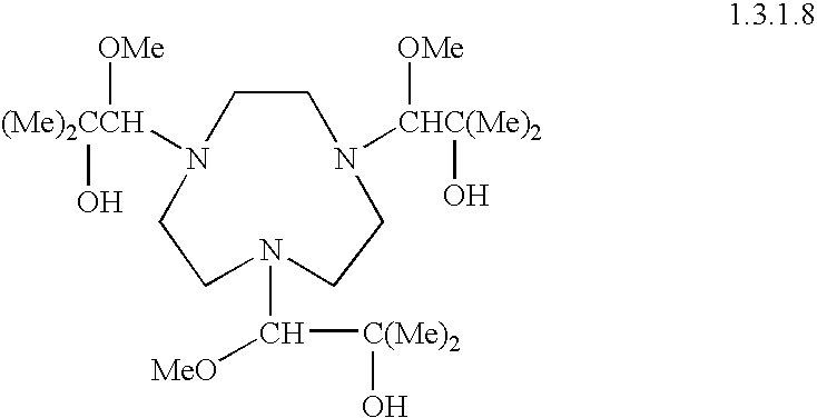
C1CN([CHC(Me)2]([OMe])O)CCN(C([C(Me)2]O)[MeO])CCN1[(Me)2CCH](O)[OMe]
